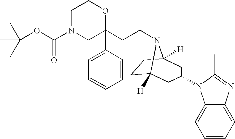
C1N(C(OC(C)(C)C)=O)CC(CCN2C3([H])CCC2([H])CC(N2C4=CC=CC=C4N=C2C)C3)(C2=CC=CC=C2)OC1
